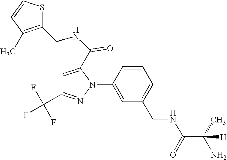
C1=CC(N2C(C(NCC3=C(C)C=CS3)=O)=CC(C(F)(F)F)=N2)=CC(CNC(C(C)(N)[H])=O)=C1
